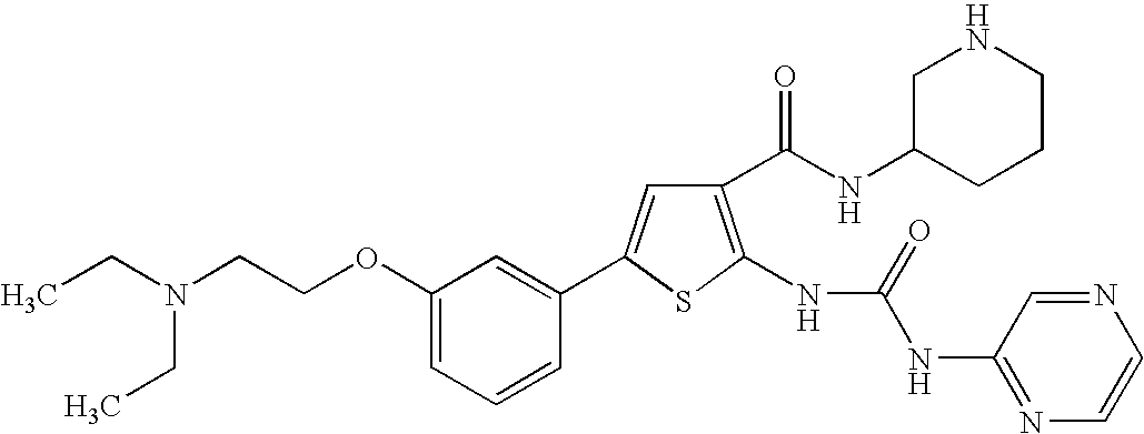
C1(C(NC2CCCNC2)=O)=C(NC(=O)NC2=NC=CN=C2)SC(C2=CC(OCCN(CC)CC)=CC=C2)=C1
